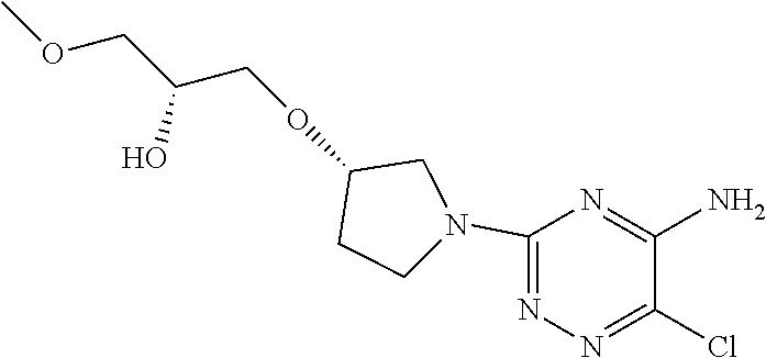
ClC1=NN=C(N2CCC(OCC(COC)O)C2)N=C1N
